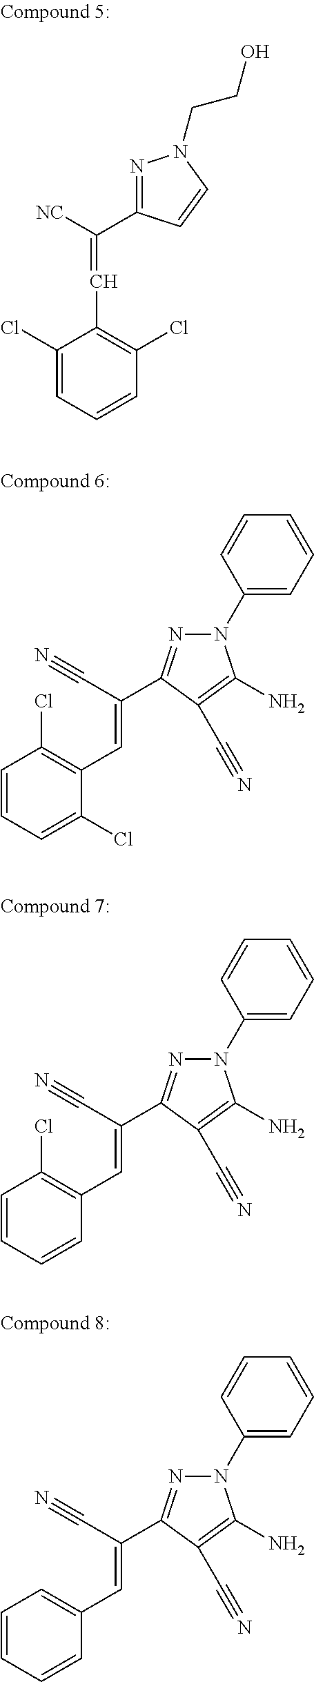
N1=C(C(=CC2=C(Cl)C=CC=C2Cl)[NC])C=CN1CCO.N1(C2=CC=CC=C2)N=C(C(C#N)=CC2=C(Cl)C=CC=C2Cl)C(C#N)=C1N.N1(C2=CC=CC=C2)N=C(C(C#N)=CC2=C(Cl)C=CC=C2)C(C#N)=C1N.N1(C2=CC=CC=C2)N=C(C(C#N)=CC2=CC=CC=C2)C(C#N)=C1N
